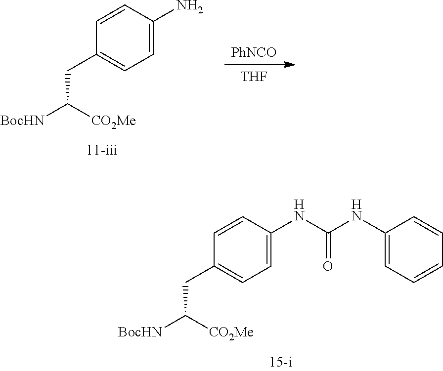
C1(CC([BocHN])[CO2Me])=CC=C(NC(NC2=CC=CC=C2)=O)C=C1.[PhNCO].[THF].C1(CC([BocHN])[CO2Me])=CC=C(N)C=C1
